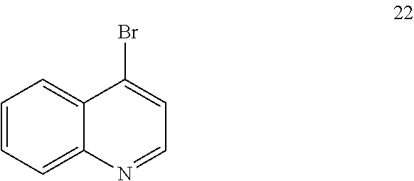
C1(Br)=CC=NC2=CC=CC=C12
